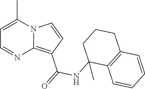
C1=C(C)N2C(=C(C(=O)NC3(C)C4=C(CCC3)C=CC=C4)C=C2)N=C1
